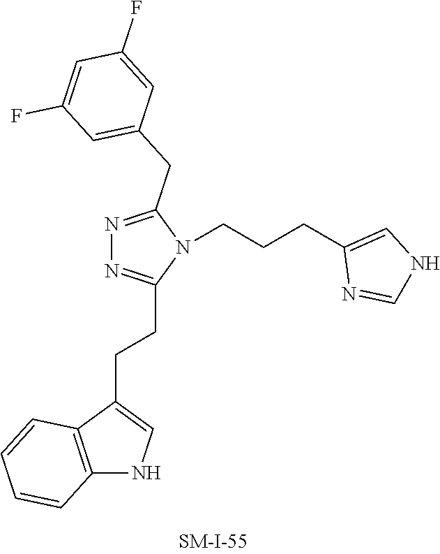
N1=C(CC2=CC(F)=CC(F)=C2)N(CCCC2=CNC=N2)C(CCC2=CNC3=C2C=CC=C3)=N1
